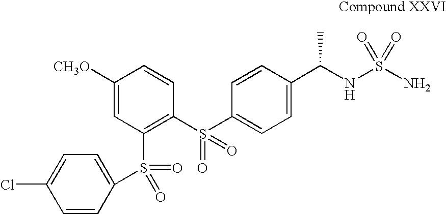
C1([CH3O])=CC(S(=O)(C2=CC=C(Cl)C=C2)=O)=C(S(C2=CC=C(C(NS(N)(=O)=O)C)C=C2)(=O)=O)C=C1
